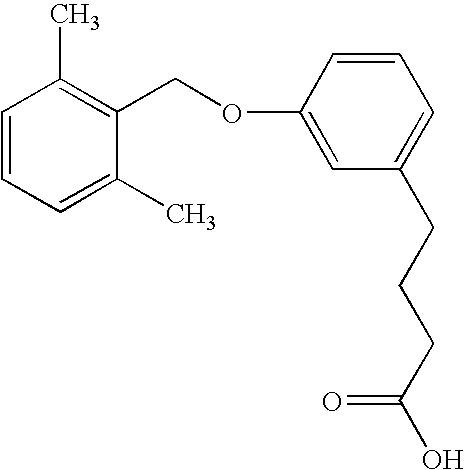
C1(COC2=CC(CCCC(O)=O)=CC=C2)=C(C)C=CC=C1C
